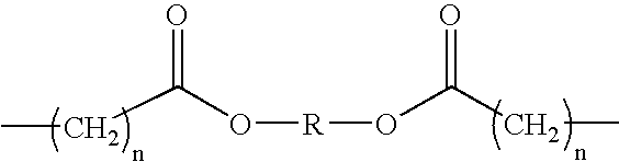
CCC(O[R]OC(CC)=O)=O
